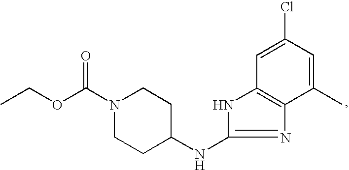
CCOC(N1CCC(NC2=NC3=C(N2)C=C(Cl)C=C3C)CC1)=O
